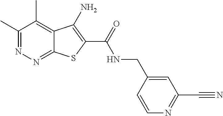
C1(C)=NN=C2C(=C1C)C(N)=C(C(=O)NCC1=CC(C#N)=NC=C1)S2
